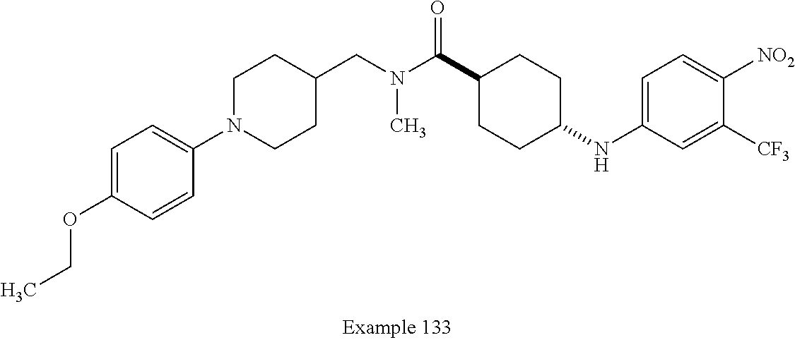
C1=C(OCC)C=CC(N2CCC(CN(C(C3CCC(NC4=CC=C([NO2])C([CF3])=C4)CC3)=O)C)CC2)=C1
